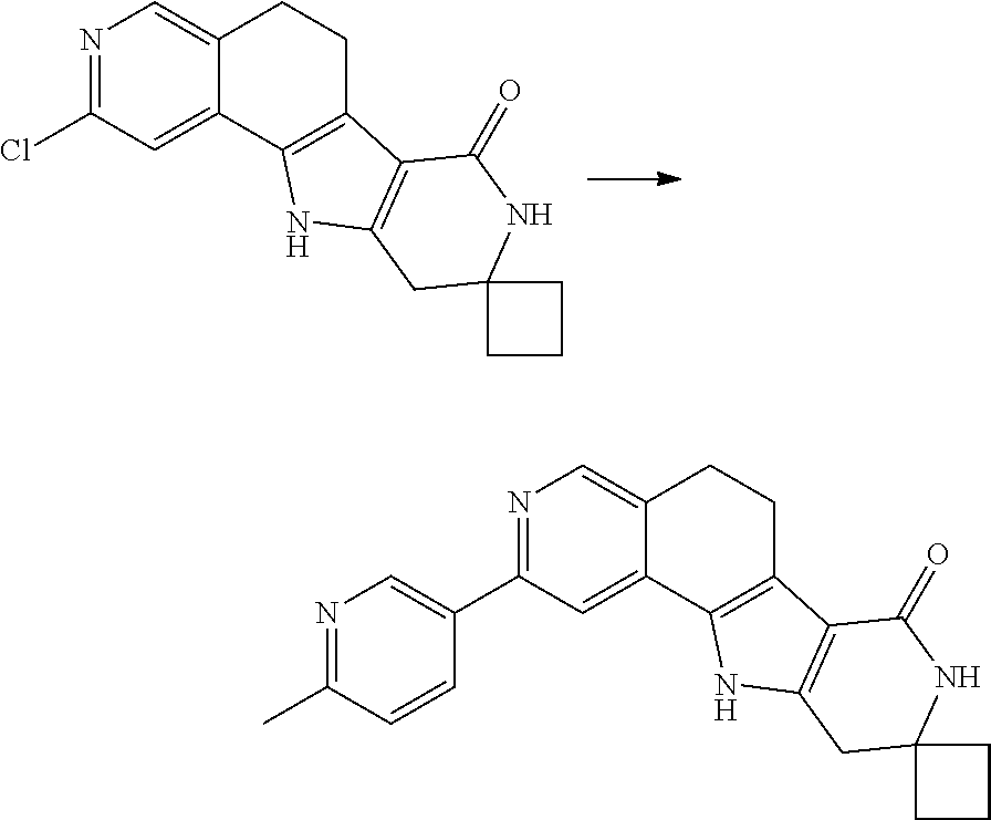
N1=C(Cl)C=C2C(=C1)CCC1=C2NC2=C1C(=O)NC1(C2)CCC1.N1=C(C2=CN=C(C)C=C2)C=C2C(=C1)CCC1=C2NC2=C1C(=O)NC1(C2)CCC1
